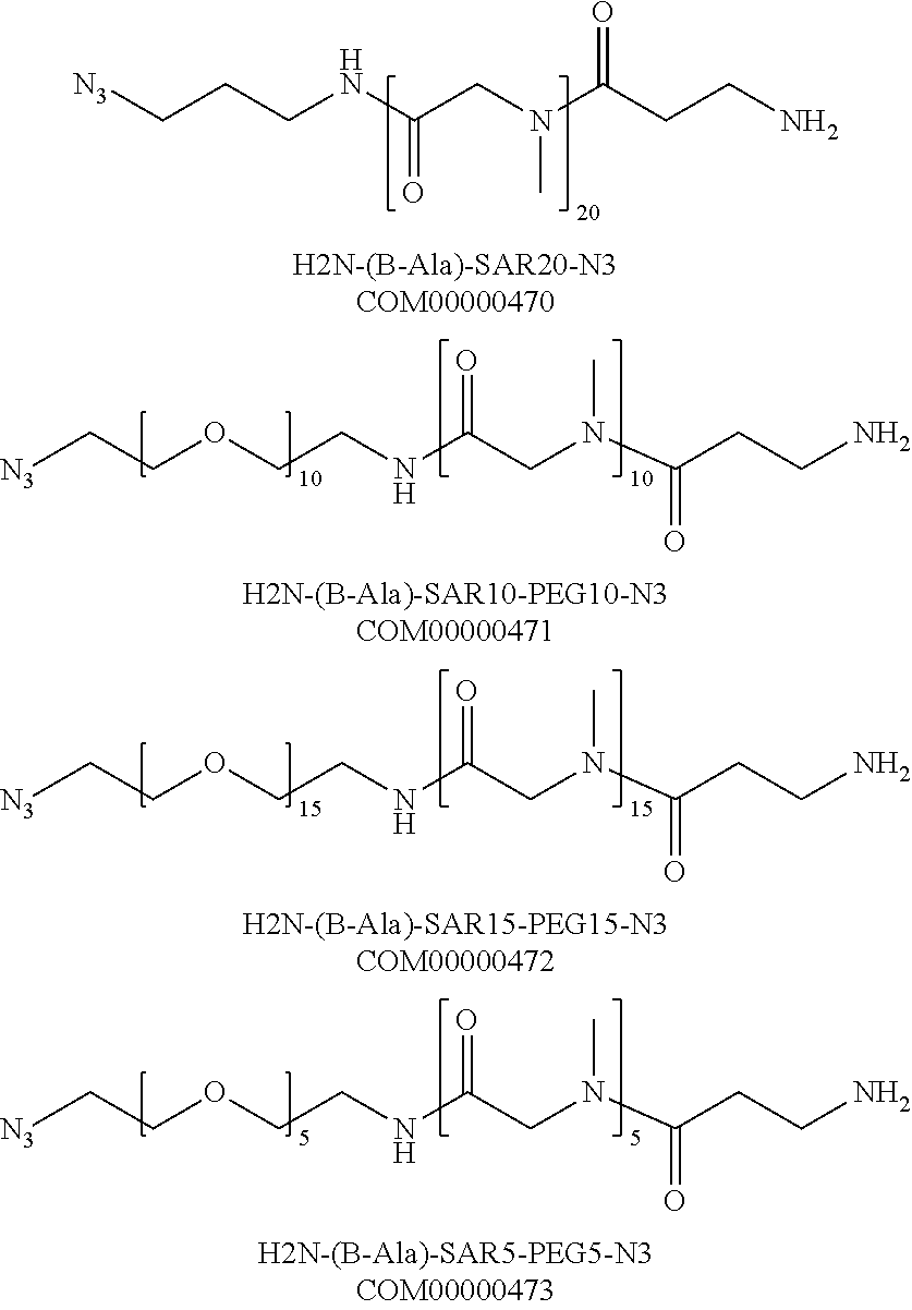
[N3]CCCNC(CN(C(CCN)=O)C)=O.[N3]CCOCCNC(CN(C(CCN)=O)C)=O.[N3]CCOCCNC(CN(C(CCN)=O)C)=O.[N3]CCOCCNC(CN(C(CCN)=O)C)=O
